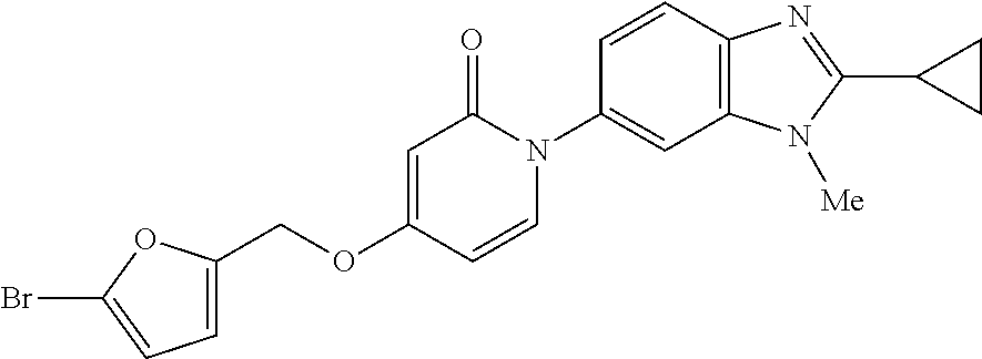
C(OC1=CC(=O)N(C2=CC3=C(C=C2)N=C(C2CC2)N3[Me])C=C1)C1=CC=C(Br)O1
